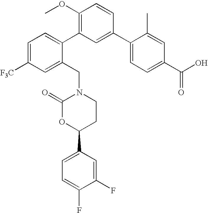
C1=C(C2CCN(CC3=CC([F3C])=CC=C3C3=C(OC)C=CC(C4=CC=C(C(O)=O)C=C4C)=C3)C(=O)O2)C=C(F)C(F)=C1
